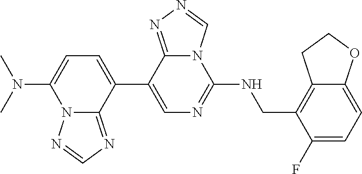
C1(C2=CC=C(N(C)C)N3C2=NC=N3)=CN=C(NCC2=C3C(=CC=C2F)OCC3)N2C1=NN=C2
